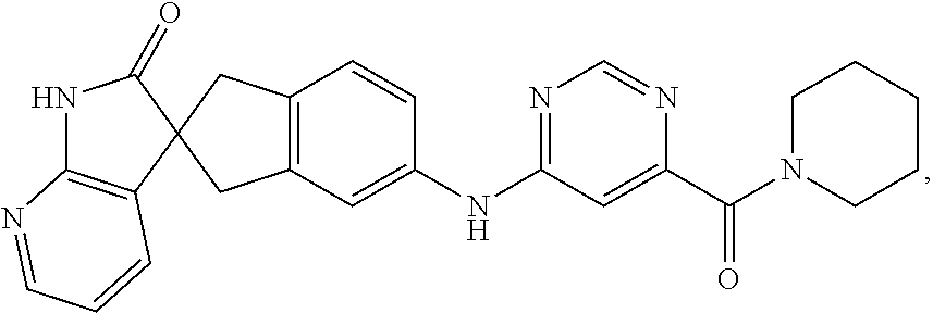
C1(=O)NC2=C(C=CC=N2)C12CC1=C(C2)C=CC(NC2=NC=NC(C(=O)N3CCCCC3)=C2)=C1
